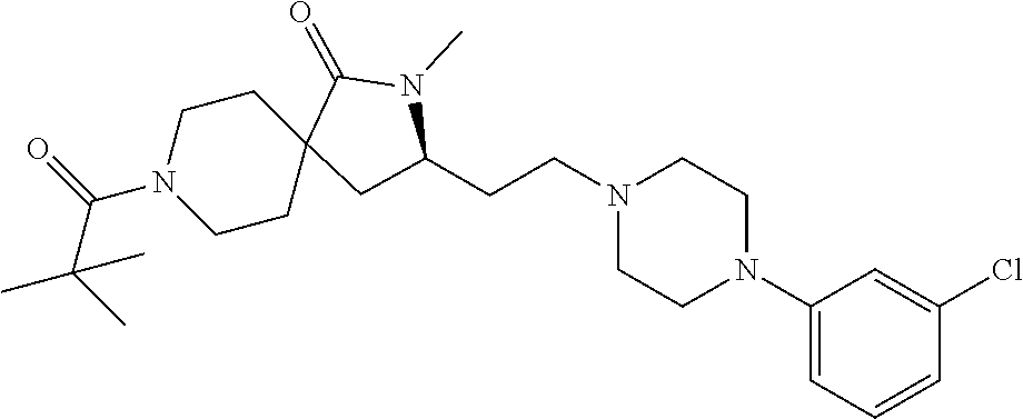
C1(N2CCN(CCC3CC4(CCN(C(=O)C(C)(C)C)CC4)C(=O)N3C)CC2)=CC=CC(Cl)=C1
